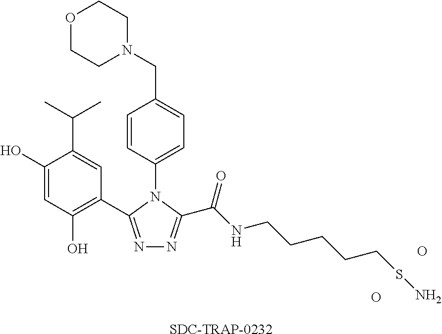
C1=CC(N2C(C(NCCCCCSN)=O)=NN=C2C2=C(O)C=C(O)C(C(C)C)=C2)=CC=C1CN1CCOCC1.O.O.[SDC-TRAP-0232]
